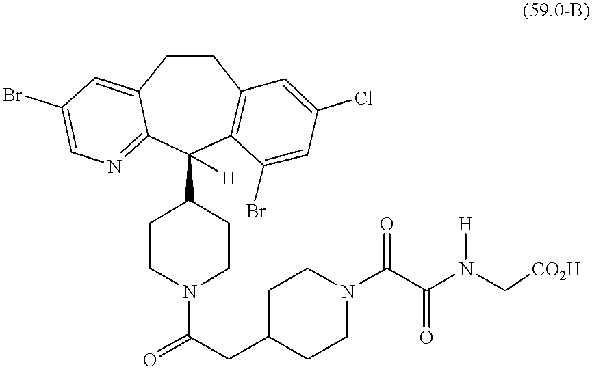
O=C(CC1CCN(C(C(N(C[CO2H])[H])=O)=O)CC1)N1CCC(C2([H])C3=C(CCC4=CC(Br)=CN=C24)C=C(Cl)C=C3Br)CC1
